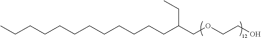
C(CCCC(COCCO)CC)CCCCCCCC
